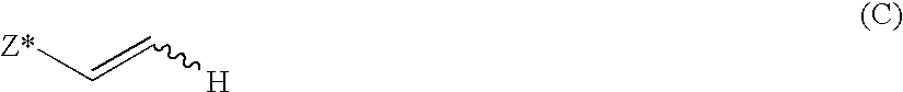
[Z*]C=C[H]
